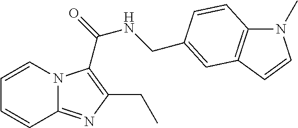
C1=CN2C(=NC(CC)=C2C(=O)NCC2=CC3=C(N(C)C=C3)C=C2)C=C1
